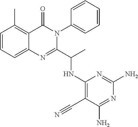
C1=CC=C2C(=C1C)C(=O)N(C1=CC=CC=C1)C(C(C)NC1=C(C#N)C(N)=NC(N)=N1)=N2
